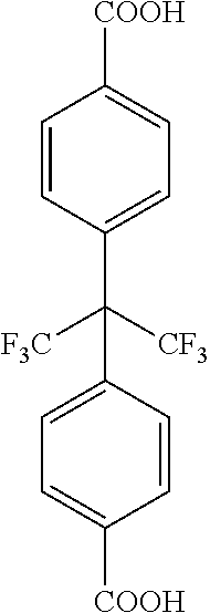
C1=CC(C([F3C])([CF3])C2=CC=C([COOH])C=C2)=CC=C1[COOH]
